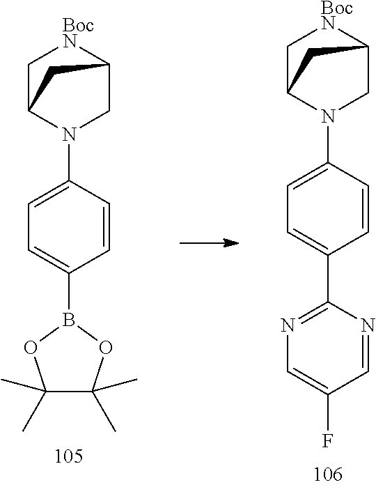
C1C2N(C3=CC=C(B4OC(C)(C)C(C)(C)O4)C=C3)CC([BocN]1)C2.C1C2N(C3=CC=C(C4=NC=C(F)C=N4)C=C3)CC([BocN]1)C2
